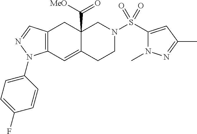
C12=C(C=C3C(C([MeO])=O)(C1)CN(S(C1=CC(C)=NN1C)(=O)=O)CC3)N(C1=CC=C(F)C=C1)N=C2
